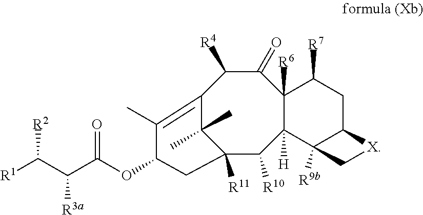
C1(=O)C([R4])C2=C(C)C(OC(C(C([R2])[R1])[R3a])=O)CC([R11])(C2(C)C)C([R10])C2([H])C1([R6])C([R7])CC1C2([R9b])C[X]1
